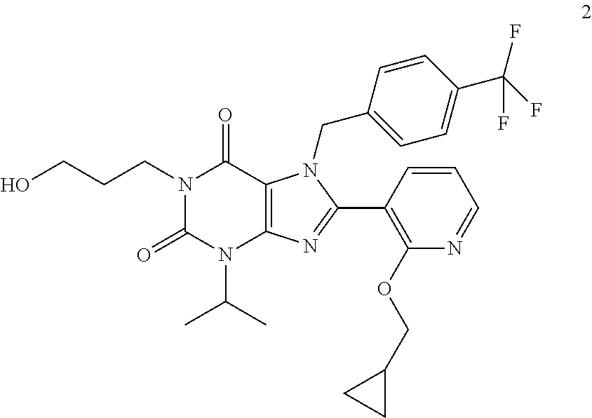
N1(CCCO)C(=O)N(C(C)C)C2=C(C1=O)N(CC1=CC=C(C(F)(F)F)C=C1)C(C1=C(OCC3CC3)N=CC=C1)=N2
